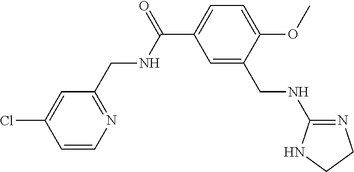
C1=C(Cl)C=CN=C1CNC(=O)C1=CC=C(OC)C(CNC2=NCCN2)=C1
